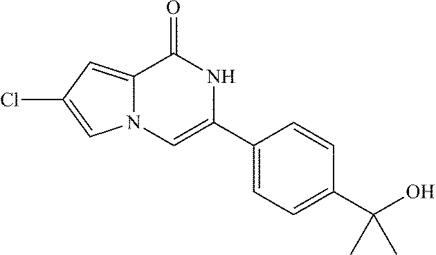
C12=CC(Cl)=CN1C=C(C1=CC=C(C(O)(C)C)C=C1)NC2=O
